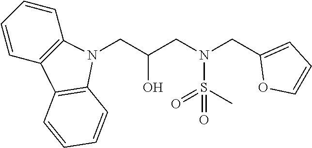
C1=CC2=C(C=C1)N(CC(O)CN(S(C)(=O)=O)CC1=CC=CO1)C1=C2C=CC=C1
